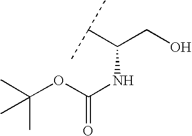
C(C(C)C)(CO)NC(=O)OC(C)(C)C
